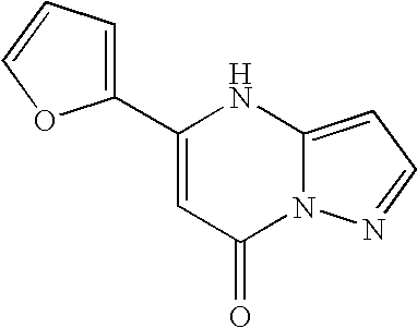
C1(C2=CC=CO2)=CC(=O)N2C(=CC=N2)N1
